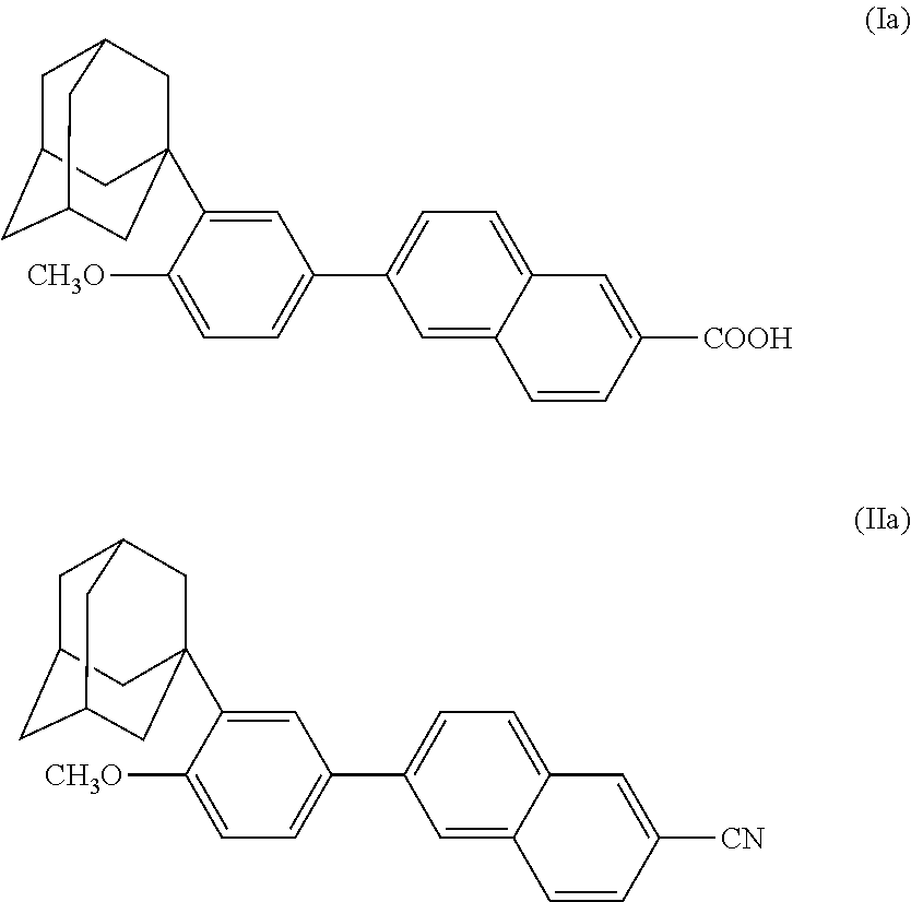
C1=C(C23CC4CC(CC(C2)C4)C3)C([CH3O])=CC=C1C1=CC=C2C(=C1)C=CC([COOH])=C2.C1=C(C23CC4CC(CC(C2)C4)C3)C([CH3O])=CC=C1C1=CC=C2C(=C1)C=CC([CN])=C2
